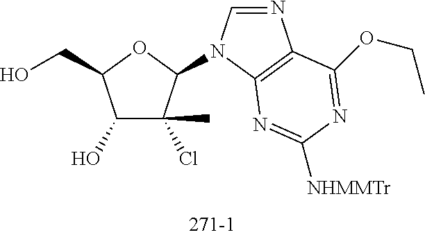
C1(O)C(Cl)(C)C(N2C=NC3=C2N=C([NHMMTr])N=C3OCC)OC1CO
